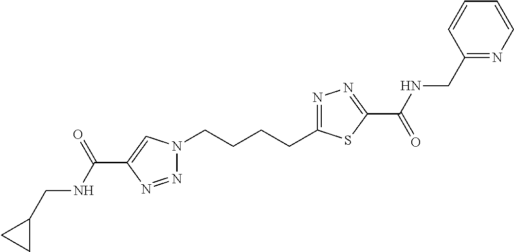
N1(CCCCC2=NN=C(C(=O)NCC3=NC=CC=C3)S2)N=NC(C(NCC2CC2)=O)=C1
